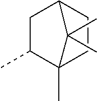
C1C(C)C2(C)CCC1C2(C)C
